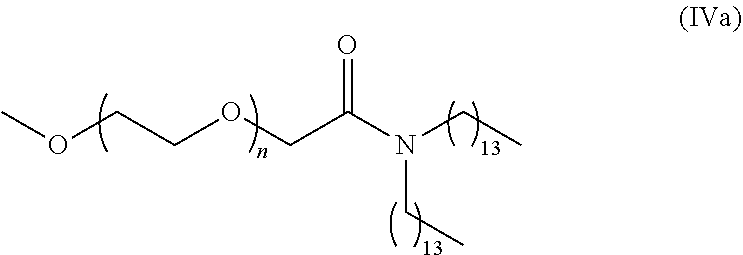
COCCOCC(N(CC)CC)=O
